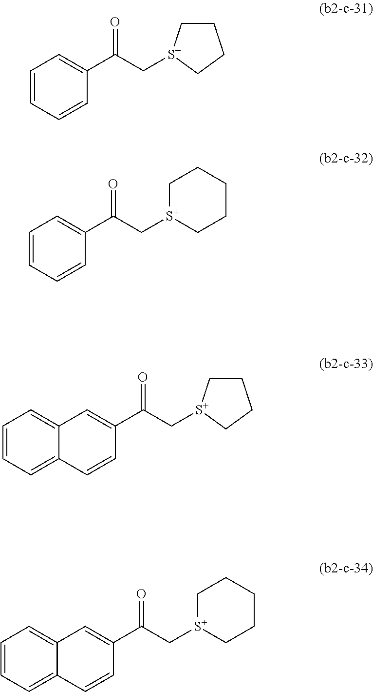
C1=CC=CC(C(C[S+]2CCCCC2)=O)=C1.C1=CC=CC(C(C[S+]2CCCC2)=O)=C1.C12=CC=CC=C1C=CC(C(C[S+]1CCCC1)=O)=C2.C12=CC=CC=C1C=CC(C(C[S+]1CCCCC1)=O)=C2
